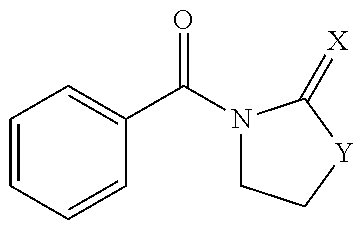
C1=C(C(N2CC[Y]C2=[X])=O)C=CC=C1
